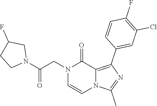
N1(CC(N2CC(F)CC2)=O)C=CN2C(=C(C3=CC(Cl)=C(F)C=C3)N=C2C)C1=O
